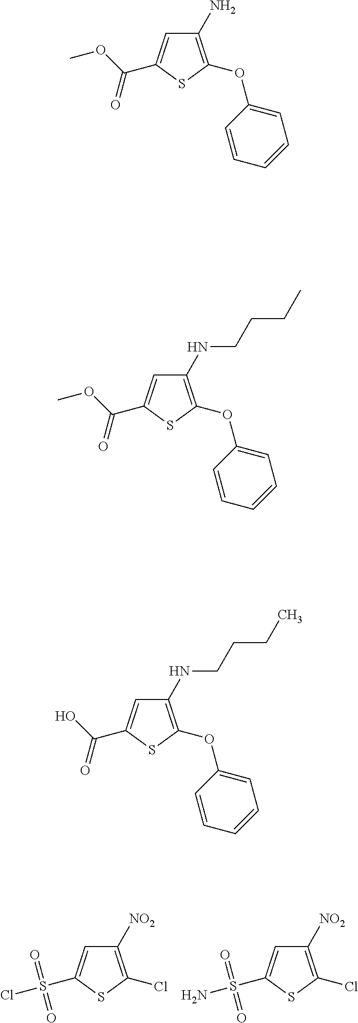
C1([NO2])=C(Cl)SC(S(Cl)(=O)=O)=C1.C1([NO2])=C(Cl)SC(S(N)(=O)=O)=C1.C1(N)=C(OC2=CC=CC=C2)SC(C(OC)=O)=C1.C1(NCCCC)=C(OC2=CC=CC=C2)SC(C(OC)=O)=C1.C1(NCCCC)=C(OC2=CC=CC=C2)SC(C(O)=O)=C1
